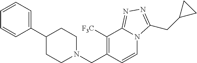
C1(C2=CC=CC=C2)CCN(CC2=C([F3C])C3=NN=C(CC4CC4)N3C=C2)CC1
